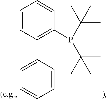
C1=CC(C2=CC=CC=C2)=C(P(C(C)(C)C)C(C)(C)C)C=C1
